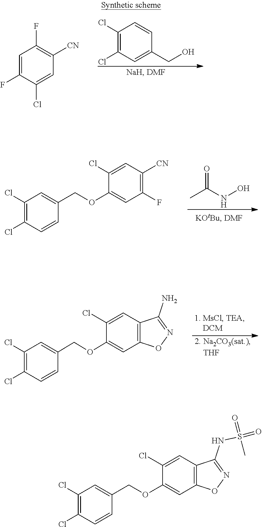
C1=CC(Cl)=C(Cl)C=C1COC1=CC2=C(C=C1Cl)C(N)=NO2.C1(Cl)=C(Cl)C=C(CO)C=C1.C1=C(F)C(Cl)=CC([CN])=C1F.O=C(NO)C.C1(Cl)=C(Cl)C=CC(COC2=CC(F)=C([CN])C=C2Cl)=C1.C1=CC(Cl)=C(Cl)C=C1COC1=CC2=C(C=C1Cl)C(NS(=O)(=O)C)=NO2
